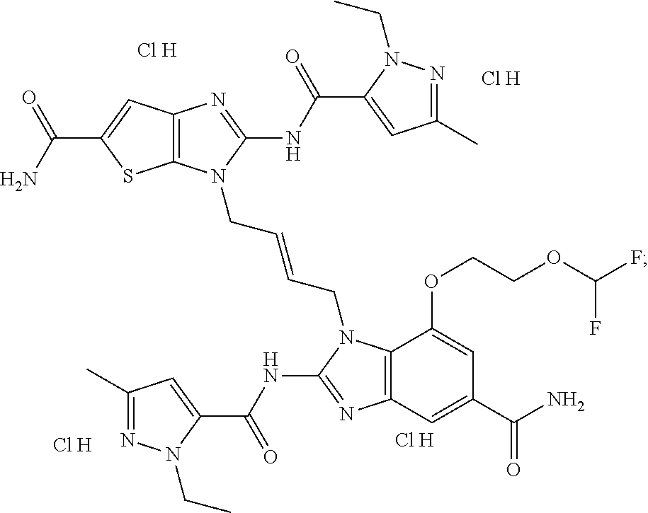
[Cl H].[Cl H].[Cl H].C12=C(N=C(NC(C3=CC(C)=NN3CC)=O)N1CC=CCN1C3=C(N=C1NC(C1=CC(C)=NN1CC)=O)C=C(C(N)=O)C=C3OCCOC(F)F)C=C(C(=O)N)S2.[Cl H]
